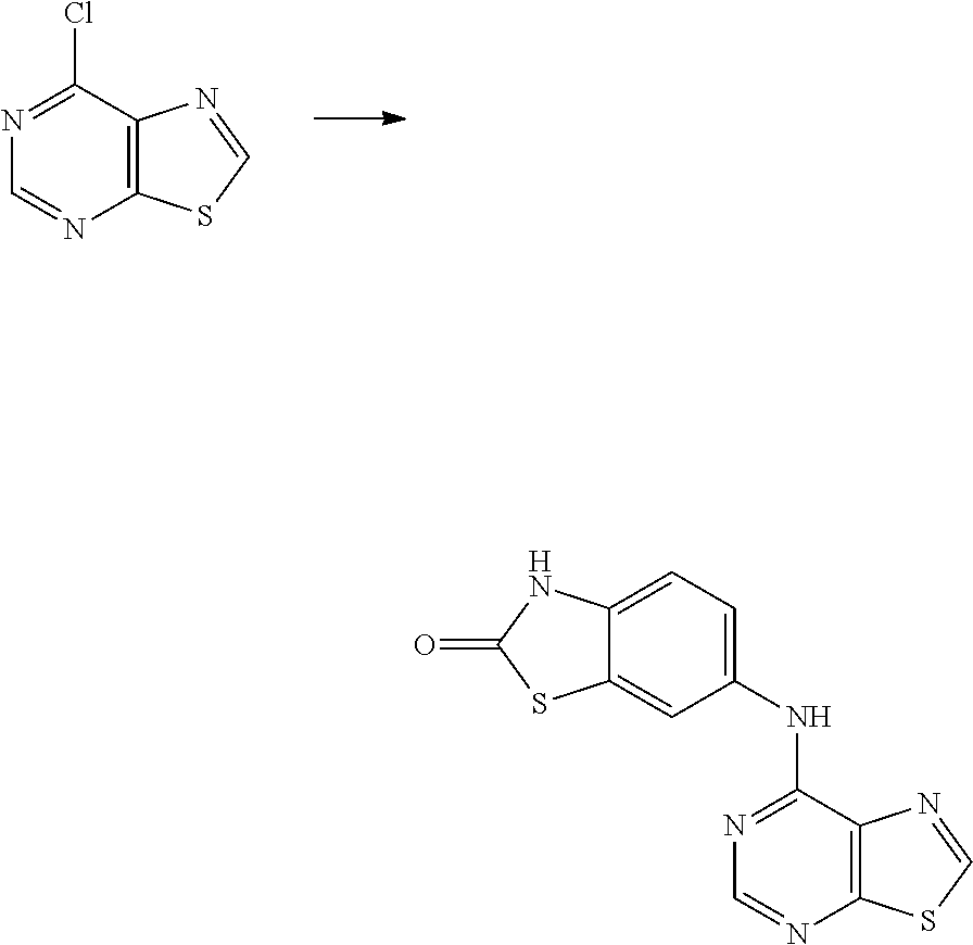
C12=C(C(Cl)=NC=N1)N=CS2.C12=C(C(NC3=CC=C4C(=C3)SC(=O)N4)=NC=N1)N=CS2
